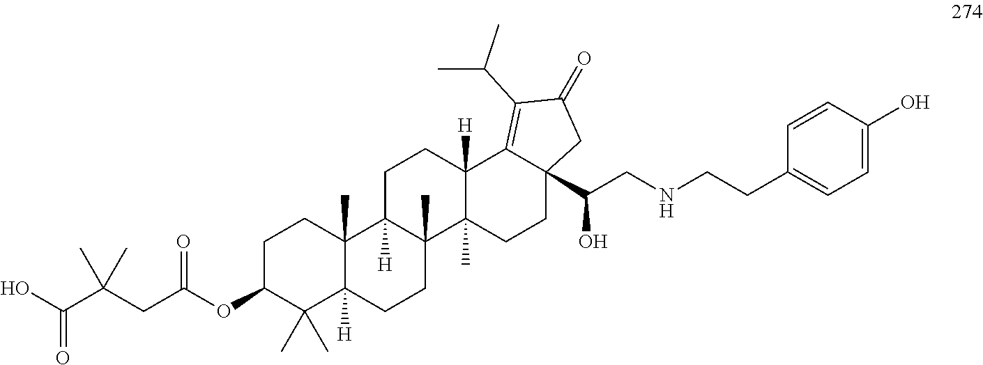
C1C(OC(CC(C(O)=O)(C)C)=O)C(C)(C)C2([H])C(C)(C1)C1([H])C(C)(CC2)C2(C)C([H])(CC1)C1=C(C(C)C)C(=O)CC1(C(CNCCC1=CC=C(O)C=C1)O)CC2
